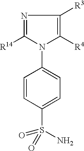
C1=CC(S(=O)(=O)N)=CC=C1N1C([R14])=NC([R3])=C1[R4]
